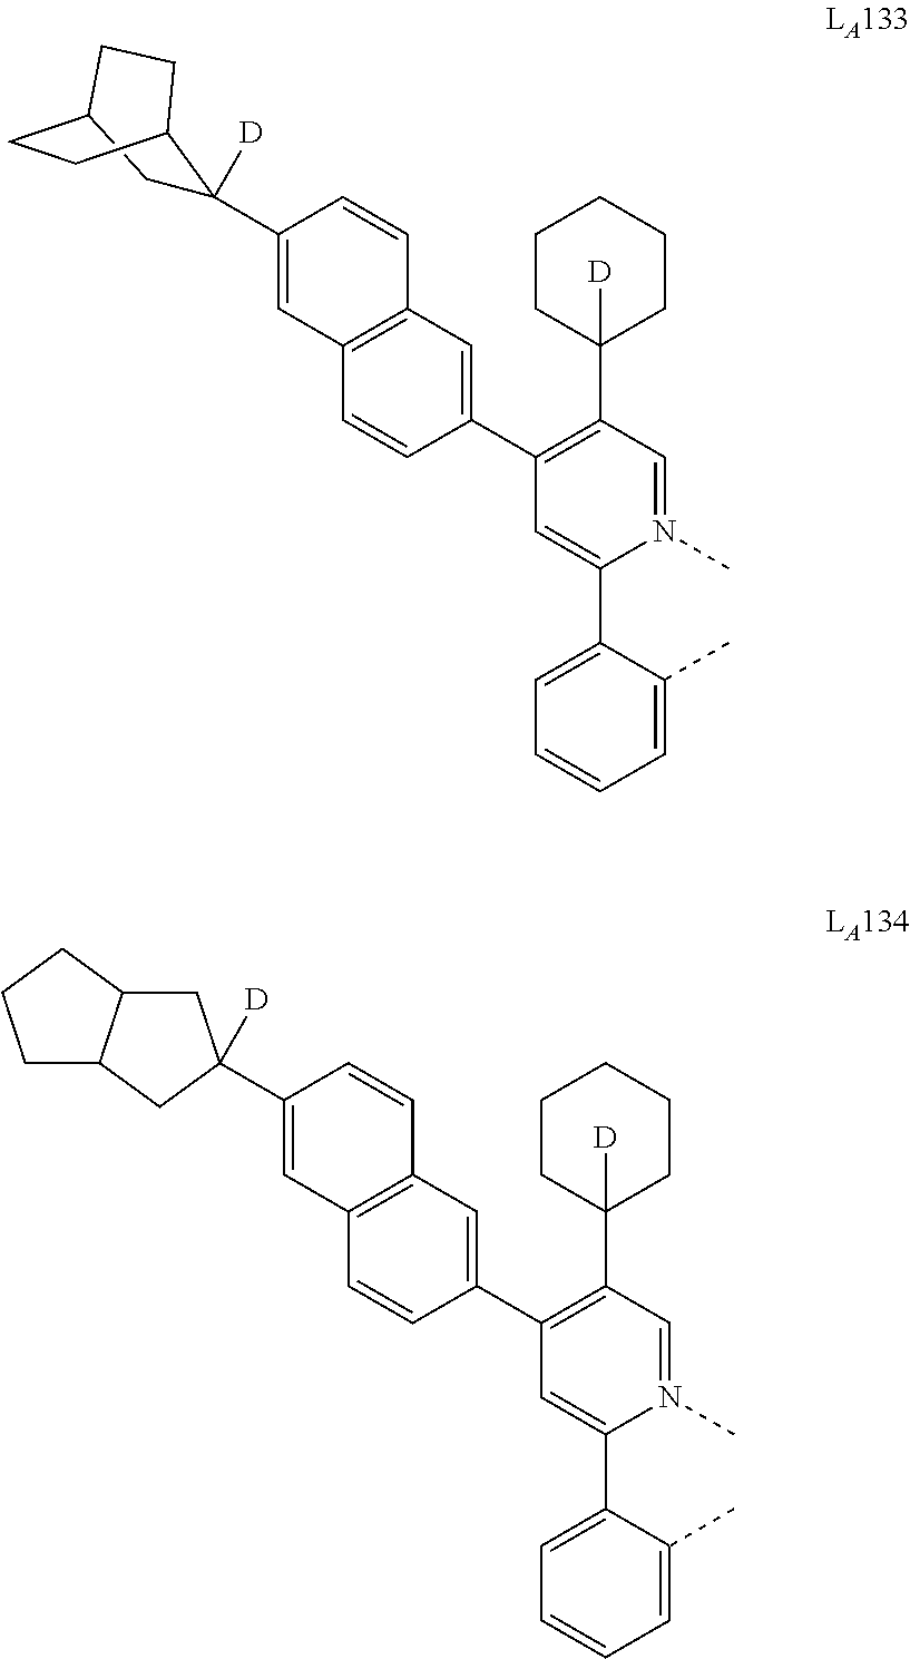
C1(C2([D])CC3CCC2CC3)=CC2=C(C=C1)C=C(C1=C(C3([D])CCCCC3)C=N(C)C(C3=CC=CC=C3C)=C1)C=C2.C1(C2([D])CC3C(C2)CCC3)=CC2=C(C=C1)C=C(C1=C(C3([D])CCCCC3)C=N(C)C(C3=CC=CC=C3C)=C1)C=C2
